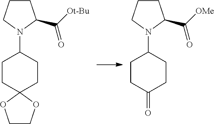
C1CC(=O)CCC1N1CCCC1C([OMe])=O.C1CC2(CCC1N1CCCC1C([Ot-Bu])=O)OCCO2
